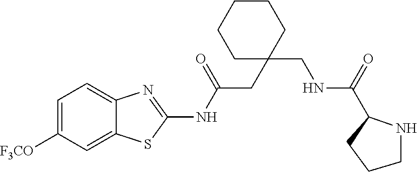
C1=C([F3CO])C=C2C(=C1)N=C(NC(CC1(CNC(=O)C3CCCN3)CCCCC1)=O)S2
